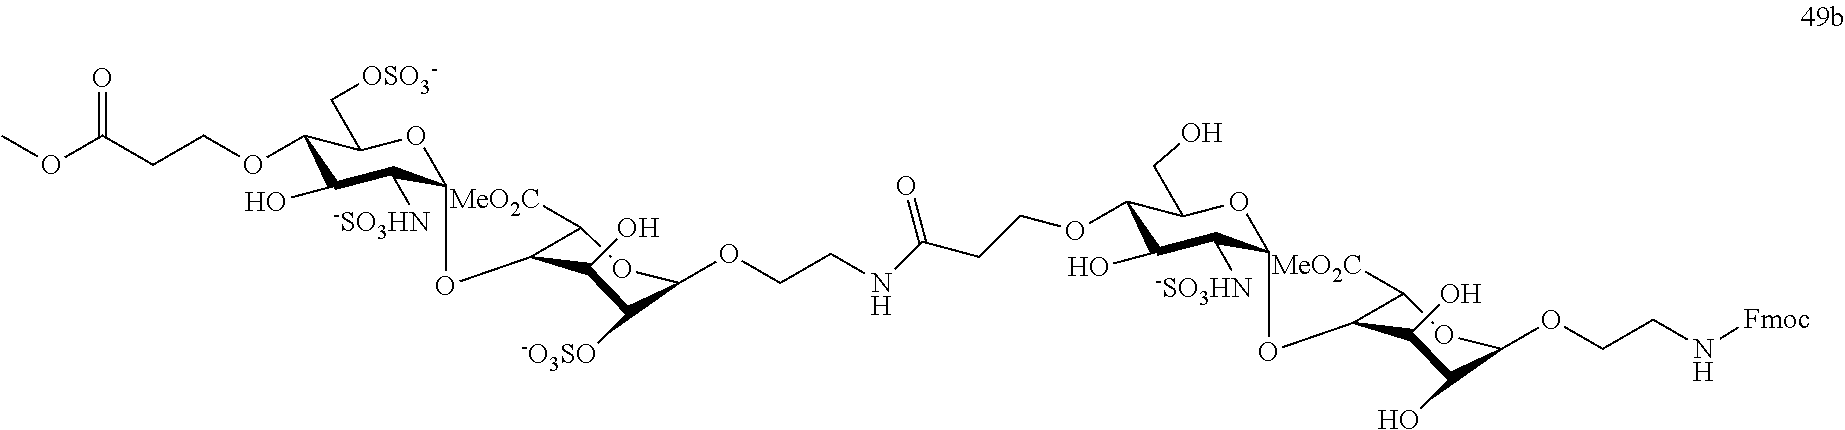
C1(OCCC(OC)=O)C(O)C([-SO3HN])C(OC2C([MeO2C])OC(OCCNC(CCOC3C(O)C([-SO3HN])C(OC4C([MeO2C])OC(OCCN[Fmoc])C(O)C4O)OC3CO)=O)C([-O3SO])C2O)OC1C[OSO3-]
